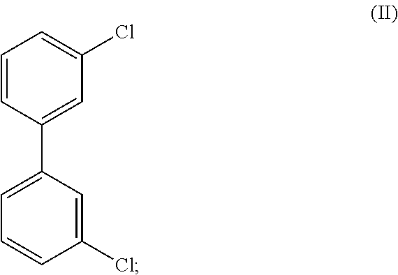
C1=CC(C2=CC=CC(Cl)=C2)=CC(Cl)=C1
